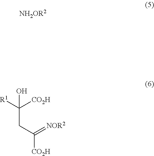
[NH2OR2].C(C([R1])([CO2H])O)C([CO2H])=[NOR2]
